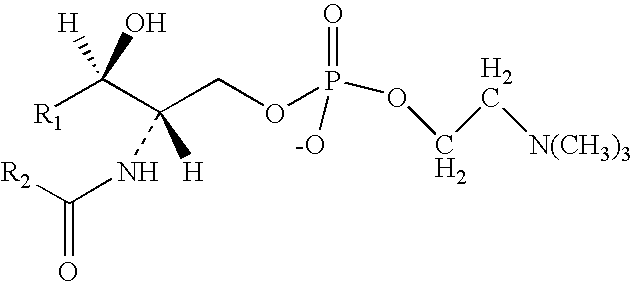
[R2]C(NC([H])(C([R1])([H])O)COP(=O)([-O])OCC[N(CH3)3])=O
